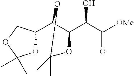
O1C(C2C(C(O)C(=O)[OMe])OC(C)(C)O2)COC1(C)C
